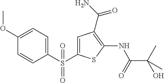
C1=C(OC)C=CC(S(C2=CC(C(=O)N)=C(NC(=O)C(O)(C)C)S2)(=O)=O)=C1
